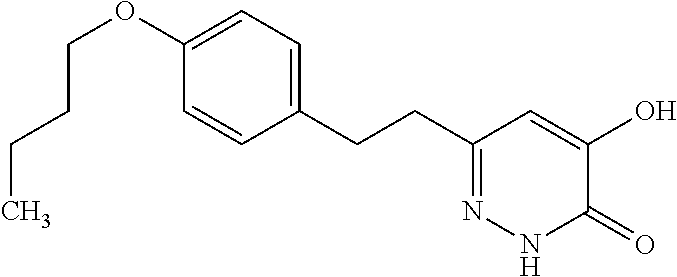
C1(CCC2=NNC(=O)C(O)=C2)=CC=C(OCCCC)C=C1
